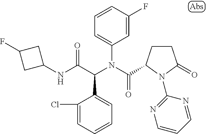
C1=CC=C(Cl)C(C(C(NC2CC(F)C2)=O)N(C(=O)C2CCC(=O)N2C2=NC=CC=N2)C2=CC=CC(F)=C2)=C1
